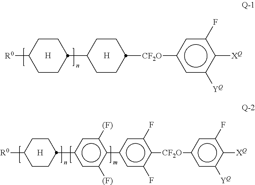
C1CC([R0])CCC1C1CCC([CF2O]c2cc([YQ])c([XQ])c(F)c2)CC1.[H].[H].[H].C1CC([R0])CCC1c1cc([(F)])c(-c2cc(F)c([CF2O]c3cc([YQ])c([XQ])c(F)c3)c(F)c2)c([(F)])c1
